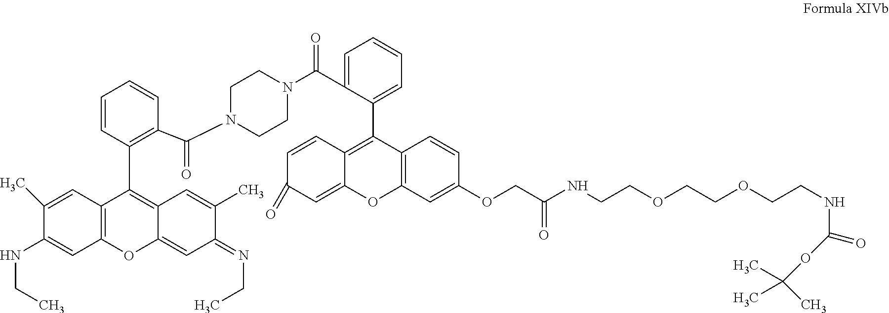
C1=CC(C2=C3C(=CC(=NCC)C(C)=C3)OC3=C2C=C(C)C(NCC)=C3)=C(C(N2CCN(C(C3=CC=CC=C3C3=C4C(=CC(=O)C=C4)OC4=C3C=CC(OCC(NCCOCCOCCNC(OC(C)(C)C)=O)=O)=C4)=O)CC2)=O)C=C1
